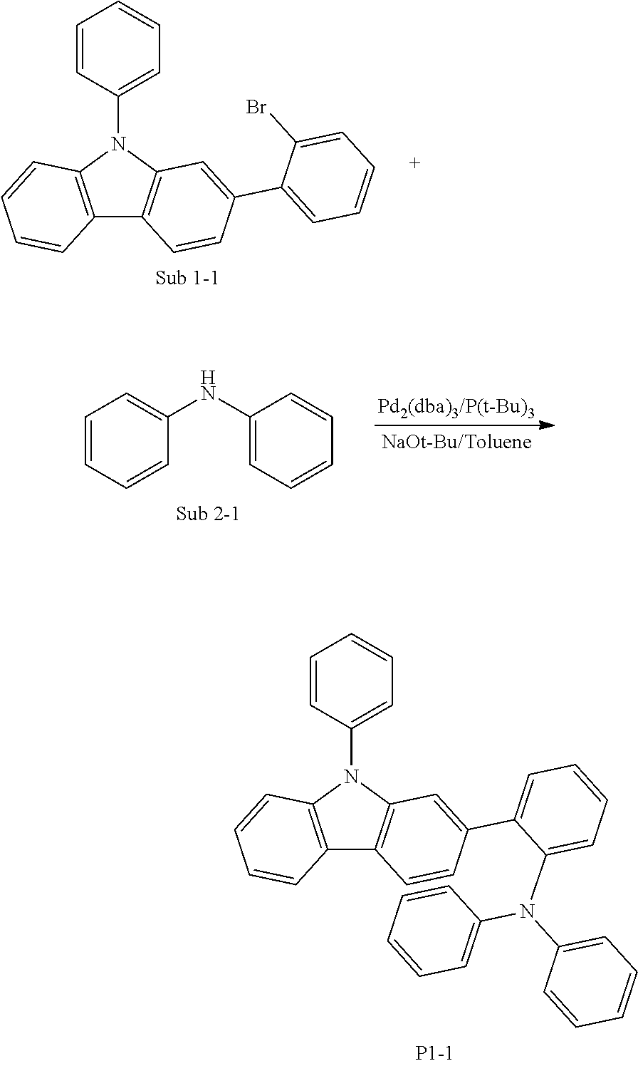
C12=C(N(C3=CC=CC=C3)C3=C1C=CC(C1=CC=CC=C1Br)=C3)C=CC=C2.C1=CC=CC(NC2=CC=CC=C2)=C1.C12=C(N(C3=CC=CC=C3)C3=C1C=CC(C1=CC=CC=C1N(C1=CC=CC=C1)C1=CC=CC=C1)=C3)C=CC=C2
